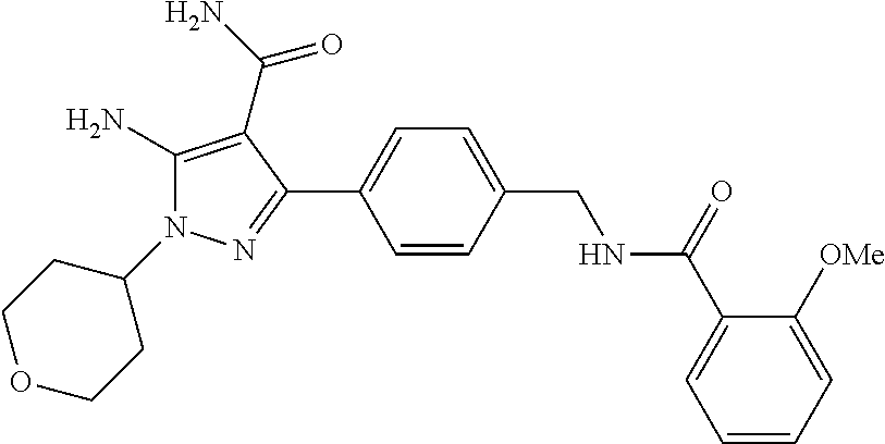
C1(N2C(N)=C(C(N)=O)C(C3=CC=C(CNC(C4=CC=CC=C4[OMe])=O)C=C3)=N2)CCOCC1
